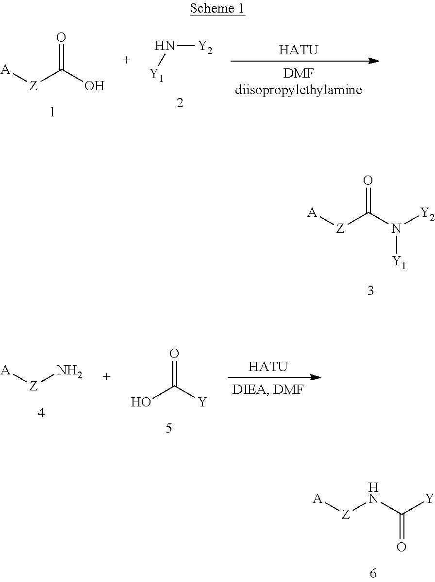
O=C(N([Y2])[Y1])[Z][A].O=C([Y])N[Z][A].O=C(O)[Z][A].N([Y2])[Y1].[HATU].N[Z][A].O=C([Y])O.[HATU]
